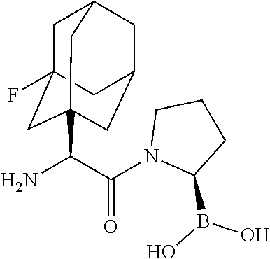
NC(C(N1C(B(O)O)CCC1)=O)C12CC3(F)CC(CC(C1)C3)C2
